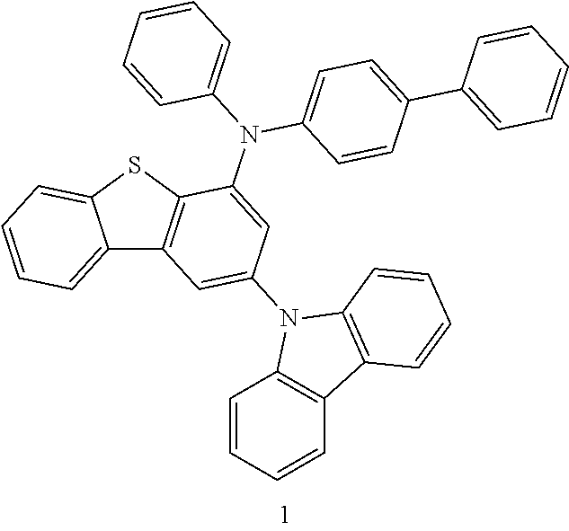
C12=CC=CC=C1SC1=C2C=C(N2C3=C(C=CC=C3)C3=C2C=CC=C3)C=C1N(C1=CC=CC=C1)C1=CC=C(C2=CC=CC=C2)C=C1
